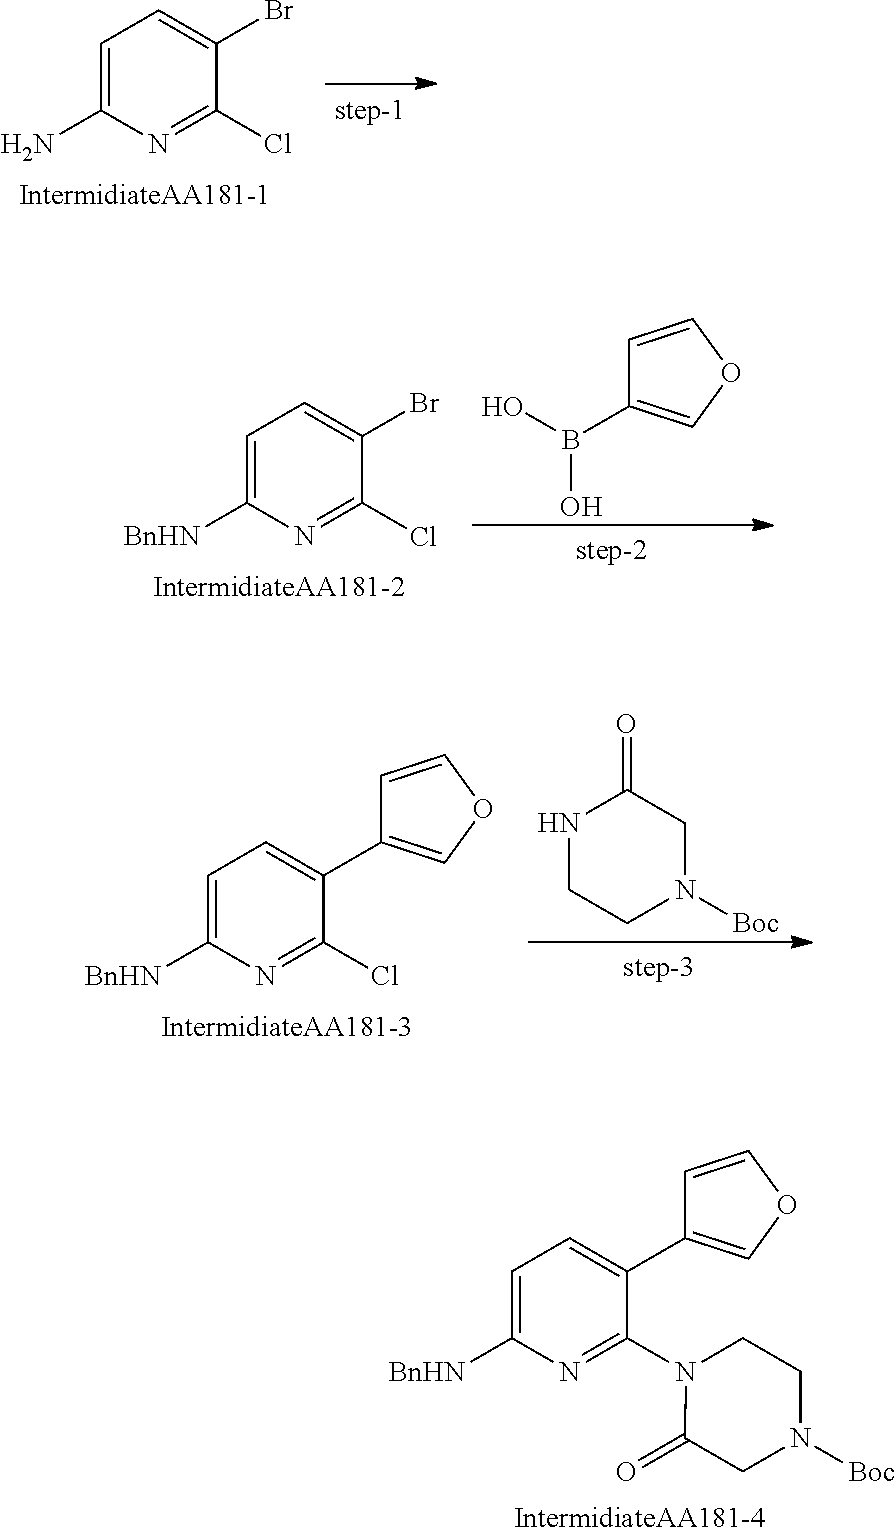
C1=C(N)N=C(Cl)C(Br)=C1.C1=C([BnHN])N=C(Cl)C(Br)=C1.OB(O)C1=COC=C1.C1=C([BnHN])N=C(Cl)C(C2=COC=C2)=C1.N1CCN([Boc])CC1=O.C1=C([BnHN])N=C(N2C(=O)CN([Boc])CC2)C(C2=COC=C2)=C1
